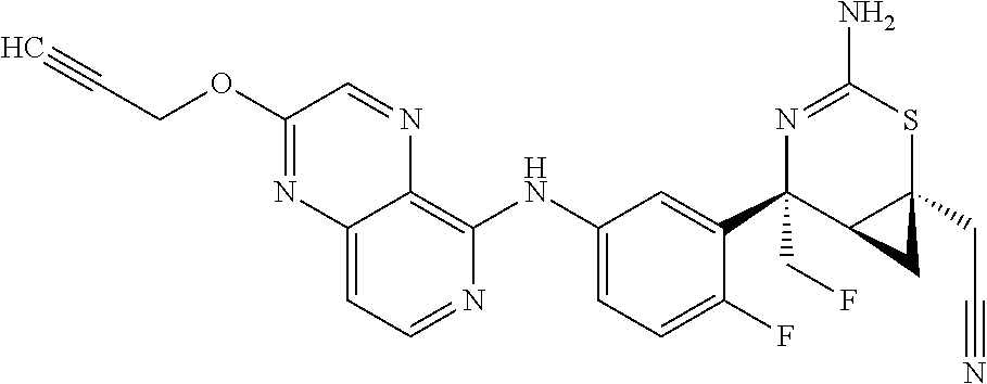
C12=CC=NC(NC3=CC=C(F)C(C4(CF)C5C(CC#N)(SC(N)=N4)C5)=C3)=C1N=CC(OCC#C)=N2
